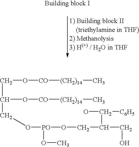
C(O[CO][(CH2)14]C)C(O[CO][(CH2)14]C)CO[PO](OC)OCC(CO)C(O)[C6H5]
